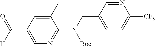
C(C1=CN=C(N(CC2=CC=C([CF3])N=C2)[Boc])C(C)=C1)([H])=O
